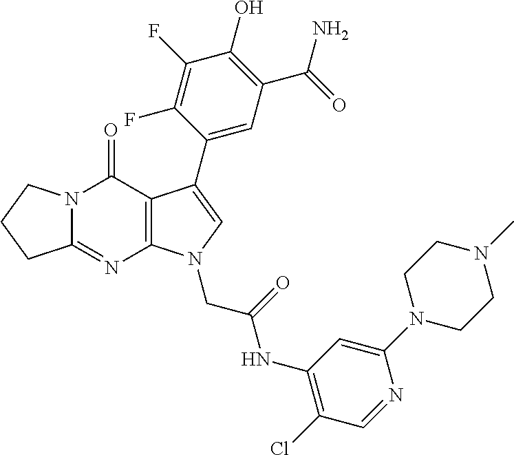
C12=NC3=C(C(=O)N1CCC2)C(C1=CC(C(N)=O)=C(O)C(F)=C1F)=CN3CC(NC1=C(Cl)C=NC(N2CCN(C)CC2)=C1)=O
